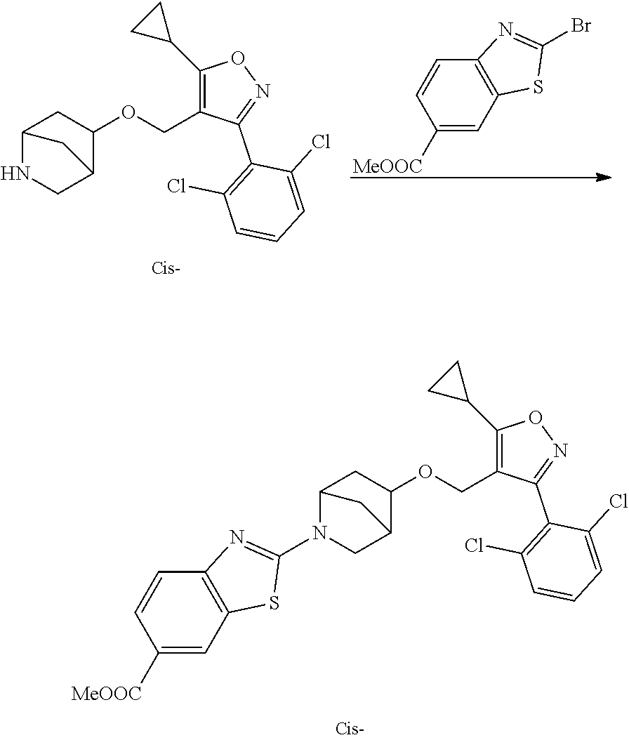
C1=CC([MeOOC])=CC2=C1N=C(N1CC3C(OCC4=C(C5CC5)ON=C4C4=C(Cl)C=CC=C4Cl)CC1C3)S2.C1C2C(OCC3=C(C4CC4)ON=C3C3=C(Cl)C=CC=C3Cl)CC(N1)C2.C1=CC([MeOOC])=CC2=C1N=C(Br)S2
